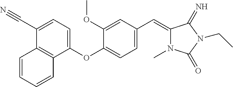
C1(C#N)=CC=C(OC2=CC=C(C=C3N(C)C(=O)N(CC)C3=N)C=C2OC)C2=C1C=CC=C2
